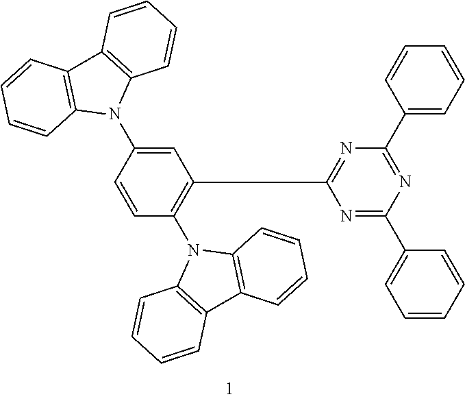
C1=CC(N2C3=C(C4=C2C=CC=C4)C=CC=C3)=CC(C2=NC(C3=CC=CC=C3)=NC(C3=CC=CC=C3)=N2)=C1N1C2=C(C3=C1C=CC=C3)C=CC=C2
